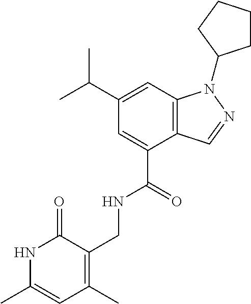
C12=C(C=C(C(C)C)C=C1C(NCC1=C(C)C=C(C)NC1=O)=O)N(C1CCCC1)N=C2
